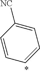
C1=C([NC])C=CC=C1
